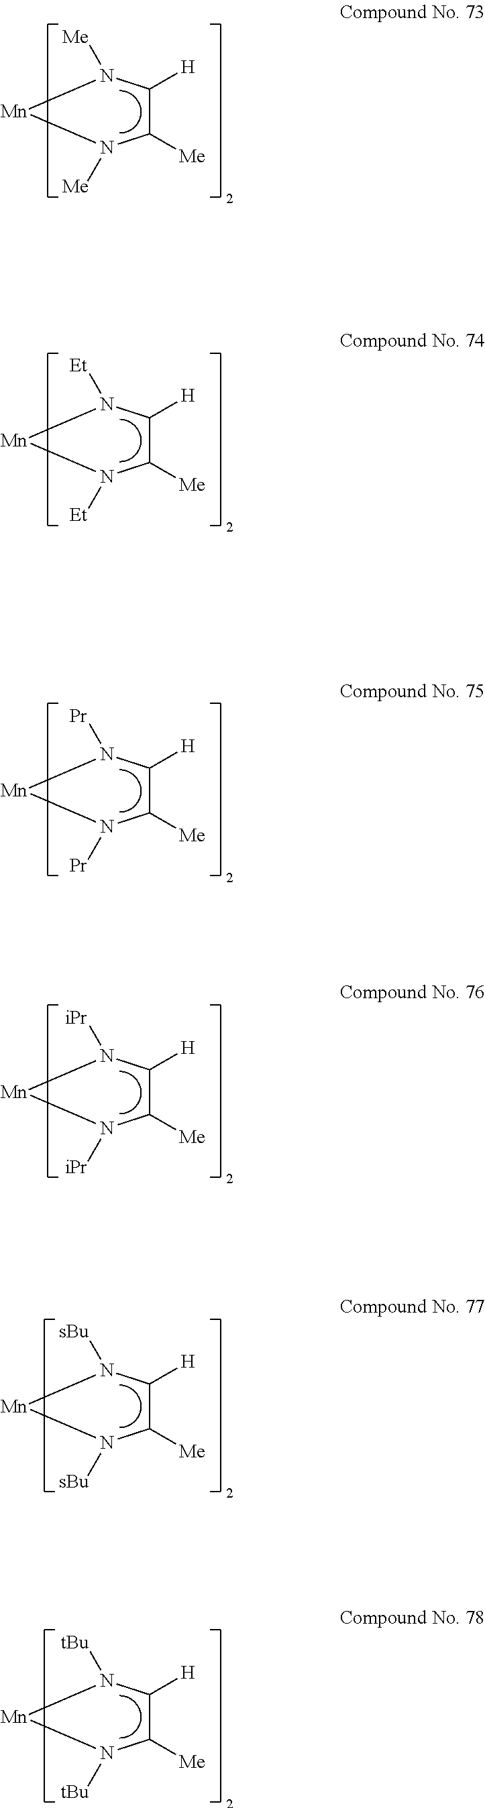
C1([Me])C([H])N([Me])[Mn]N1[Me].C1([Me])C([H])N([Et])[Mn]N1[Et].C1([Me])C([H])N([Pr])[Mn]N1[Pr].C1([Me])C([H])N([iPr])[Mn]N1[iPr].C1([Me])C([H])N([sBu])[Mn]N1[sBu].C1([Me])C([H])N([tBu])[Mn]N1[tBu]
